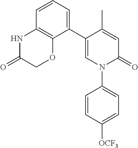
C1=C(C)C(C2=CC=CC3=C2OCC(=O)N3)=CN(C2=CC=C([OCF3])C=C2)C1=O
